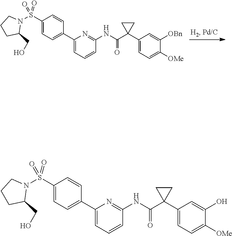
C1(C2=CC=C(S(N3CCCC3CO)(=O)=O)C=C2)=CC=CC(NC(C2(C3=CC=C([OMe])C([OBn])=C3)CC2)=O)=N1.C1(C2=CC=C(S(N3CCCC3CO)(=O)=O)C=C2)=CC=CC(NC(C2(C3=CC=C([OMe])C(O)=C3)CC2)=O)=N1
